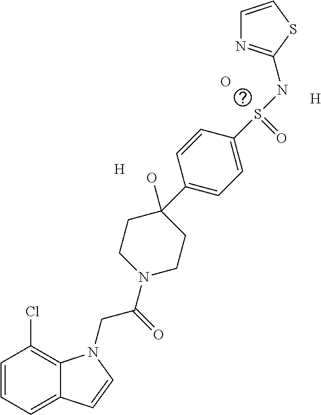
[H].[H].O.C1=CC=C2C(=C1Cl)N(CC(=O)N1CCC(O)(C3=CC=C(S(NC4=NC=CS4)=O)C=C3)CC1)C=C2
